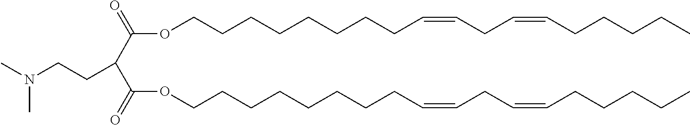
C(CCCCCCC=CCC=CCCCCC)COC(C(C(OCCCCCCCCC=CCC=CCCCCC)=O)CCN(C)C)=O
